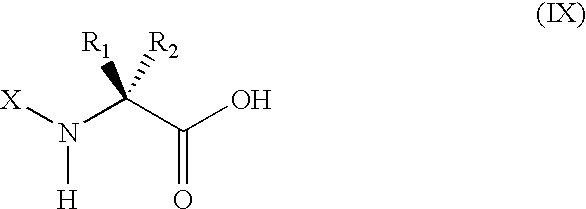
[X]N(C(C(O)=O)([R2])[R1])[H]
